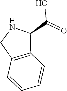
C1=CC2=C(C(C(O)=O)NC2)C=C1
